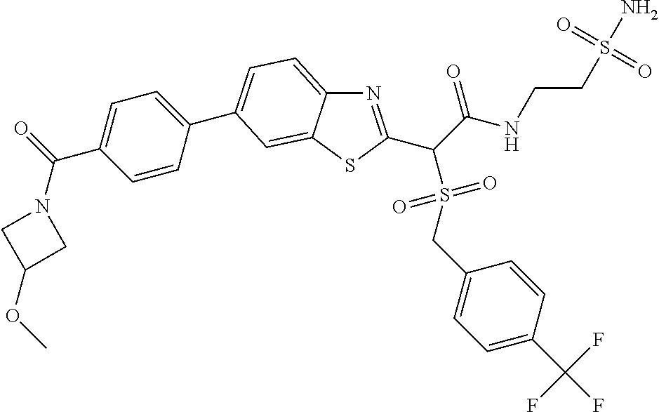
N1=C(C(C(NCCS(N)(=O)=O)=O)S(CC2=CC=C(C(F)(F)F)C=C2)(=O)=O)SC2=CC(C3=CC=C(C(N4CC(OC)C4)=O)C=C3)=CC=C12
